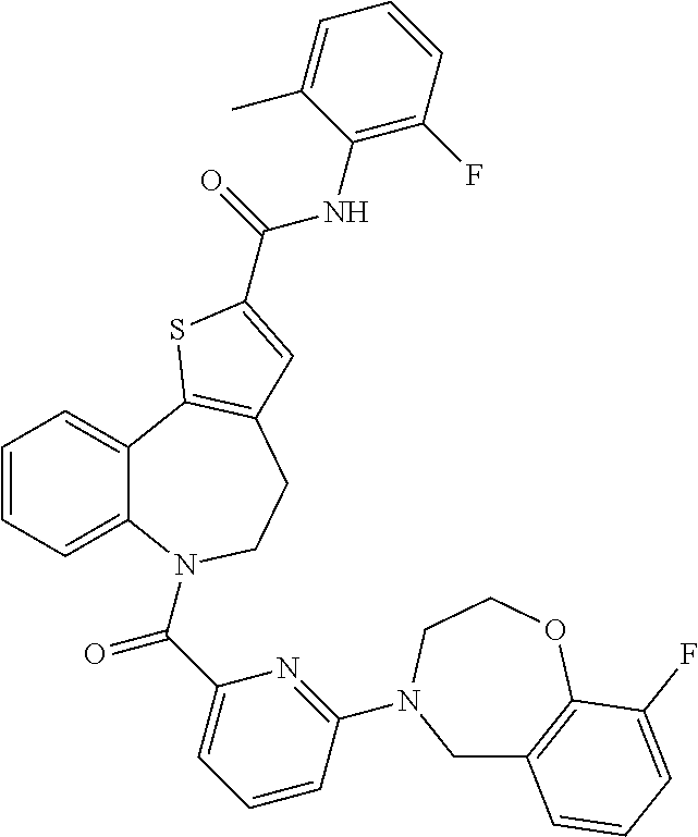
C1=CC=C2C(=C1)C1=C(CCN2C(C2=CC=CC(N3CC4=C(OCC3)C(F)=CC=C4)=N2)=O)C=C(C(=O)NC2=C(F)C=CC=C2C)S1
